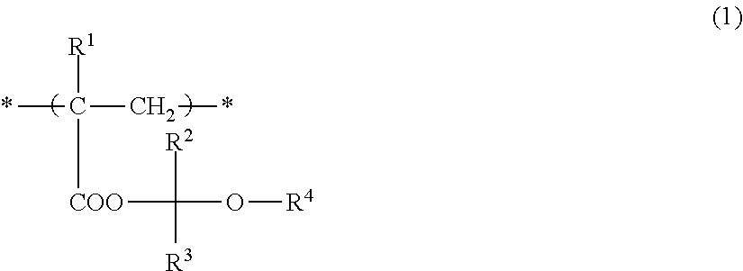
CC([R1])(CC)[COO]C([R2])([R3])O[R4]
